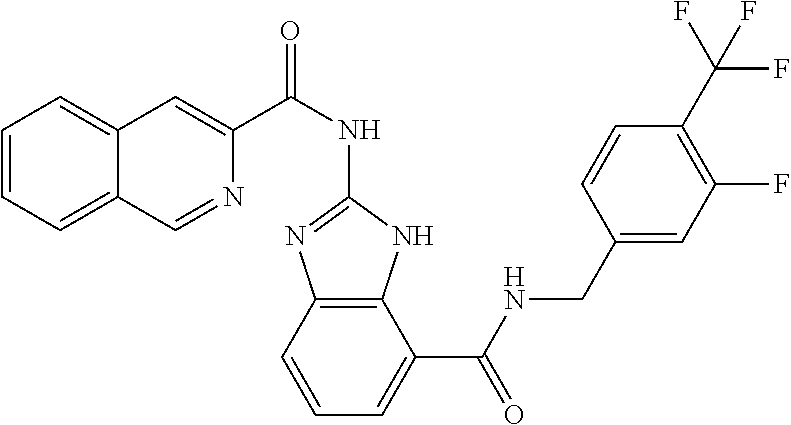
C1=CC=C2C(=C1)C=C(C(NC1=NC3=C(N1)C(C(NCC1=CC(F)=C(C(F)(F)F)C=C1)=O)=CC=C3)=O)N=C2
